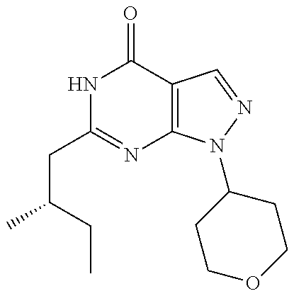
C(CC1=NC2=C(C(=O)N1)C=NN2C1CCOCC1)(C)CC
